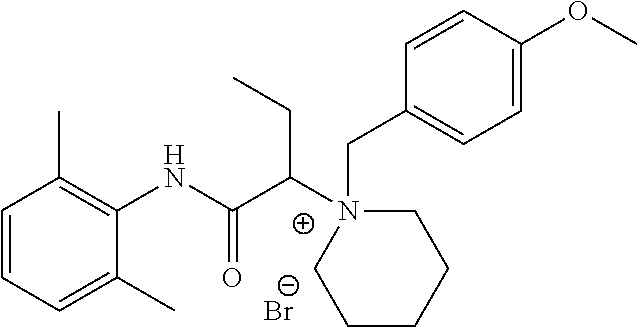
C1=CC=C(C)C(NC(C(N2(CC3=CC=C(OC)C=C3)CCCCC2)CC)=O)=C1C.[Br-]
